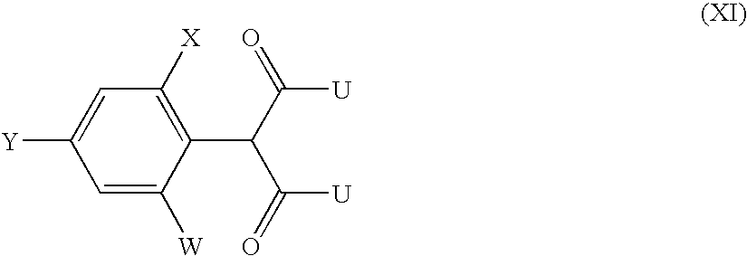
C1([Y])=CC([X])=C(C(C([U])=O)C([U])=O)C([W])=C1
